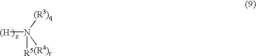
[(H]N([(R4)r])([(R3)q])[R5]
